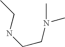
C(CN(C)C)NCC
